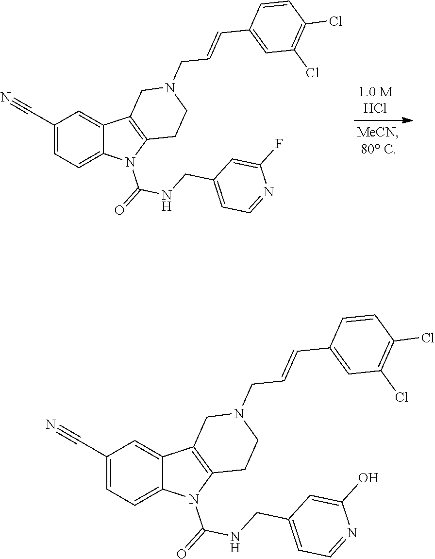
C1(C#N)=CC=C2C(=C1)C1=C(N2C(NCC2=CC=NC(O)=C2)=O)CCN(CC=CC2=CC(Cl)=C(Cl)C=C2)C1.C1(C#N)=CC=C2C(=C1)C1=C(N2C(NCC2=CC=NC(F)=C2)=O)CCN(CC=CC2=CC(Cl)=C(Cl)C=C2)C1
